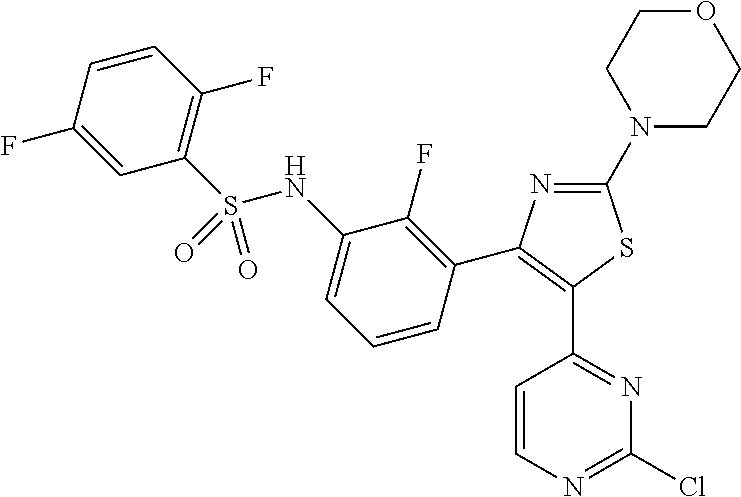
C1(N2CCOCC2)=NC(C2=C(F)C(NS(C3=C(F)C=CC(F)=C3)(=O)=O)=CC=C2)=C(C2=NC(Cl)=NC=C2)S1
